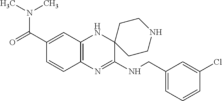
C12=C(N=C(NCC3=CC=CC(Cl)=C3)C3(N1)CCNCC3)C=CC(C(=O)N(C)C)=C2
